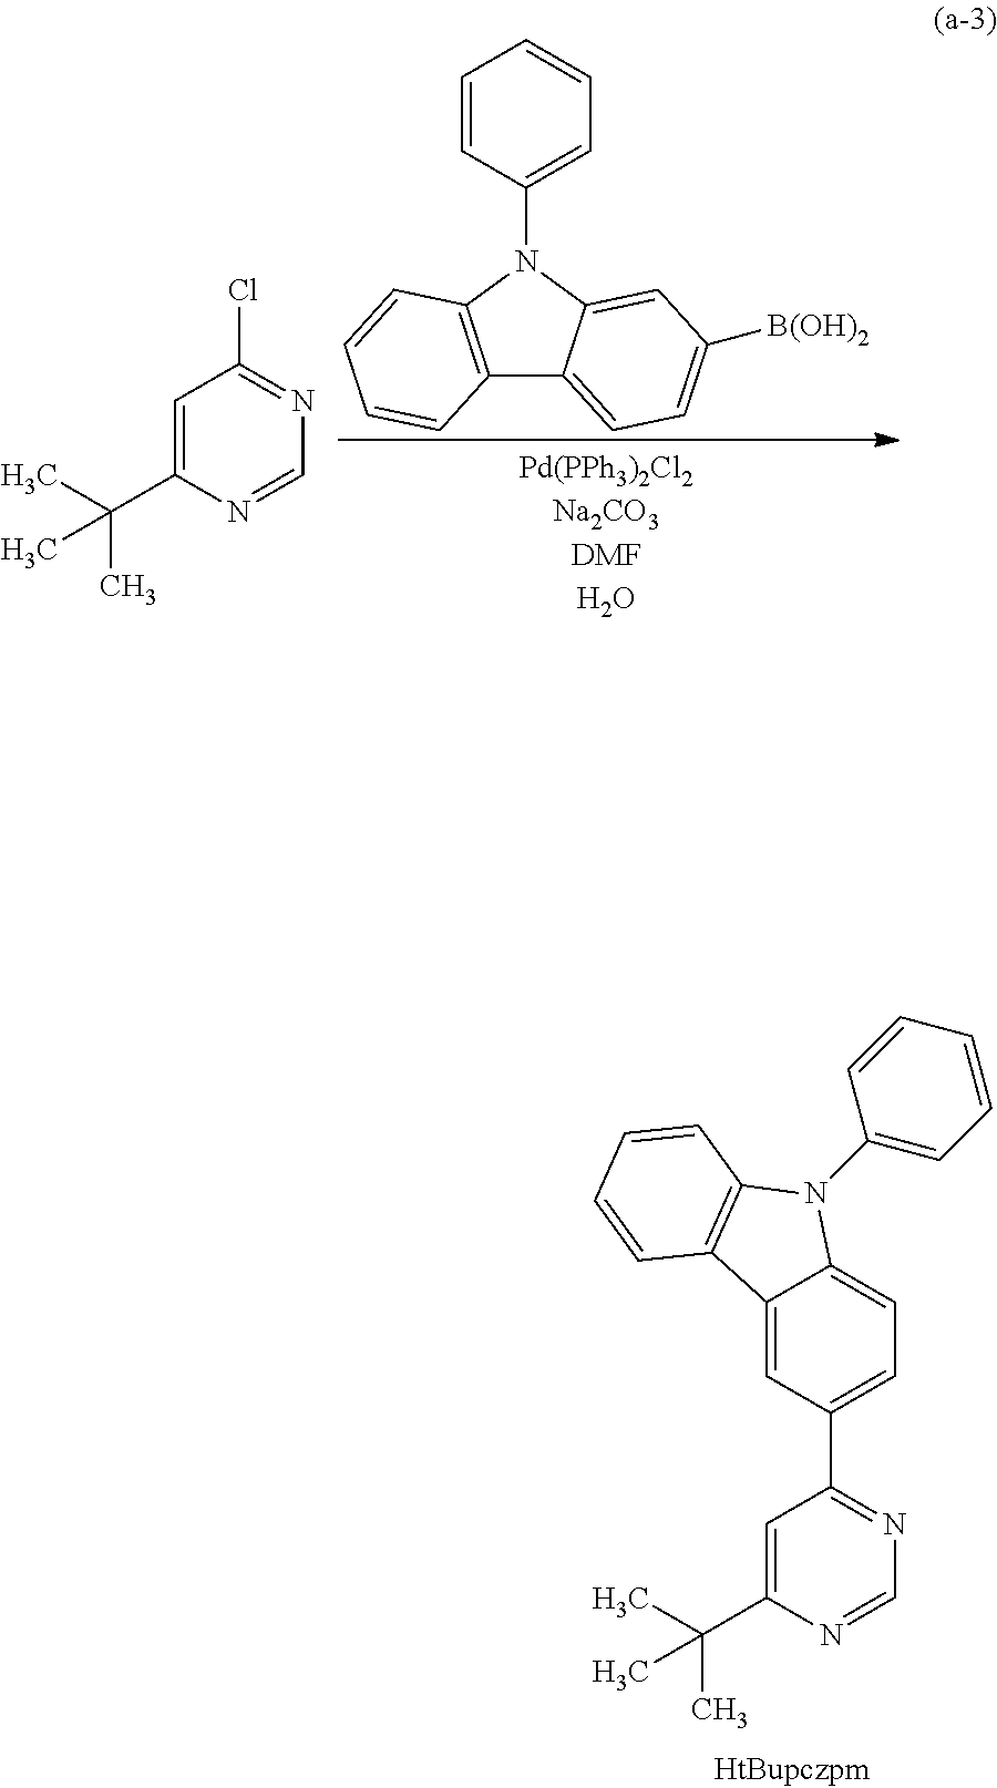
C1(N2C3=C(C4=CC=C([B(OH)2])C=C24)C=CC=C3)=CC=CC=C1.C(C1=CC(Cl)=NC=N1)(C)(C)C.C(C1=CC(C2=CC=C3C(=C2)C2=C(N3C3=CC=CC=C3)C=CC=C2)=NC=N1)(C)(C)C
